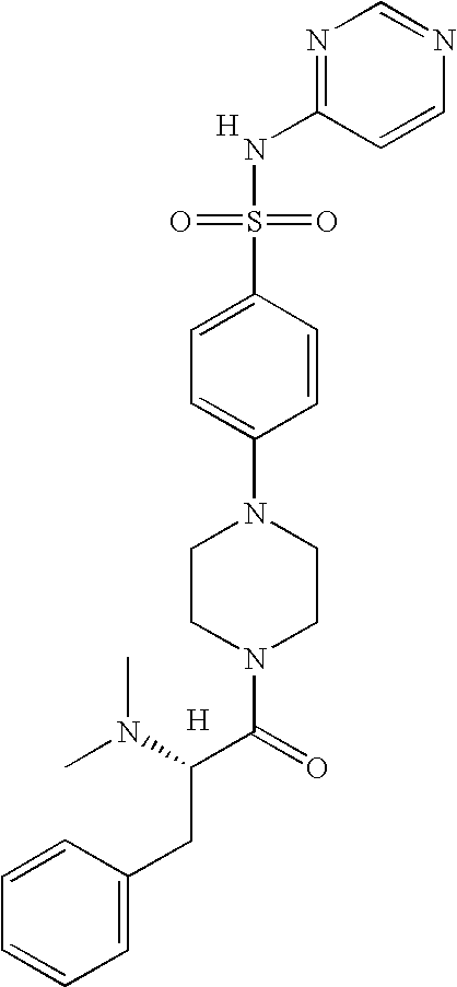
[H].C1(NS(=O)(=O)C2=CC=C(N3CCN(C(C(CC4=CC=CC=C4)N(C)C)=O)CC3)C=C2)=NC=NC=C1.[H]
